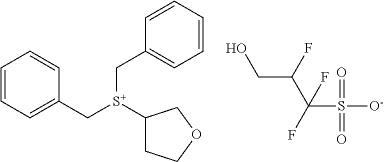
OCC(C(S([O-])(=O)=O)(F)F)F.C1=CC=C(C[S+](C2CCOC2)CC2=CC=CC=C2)C=C1
